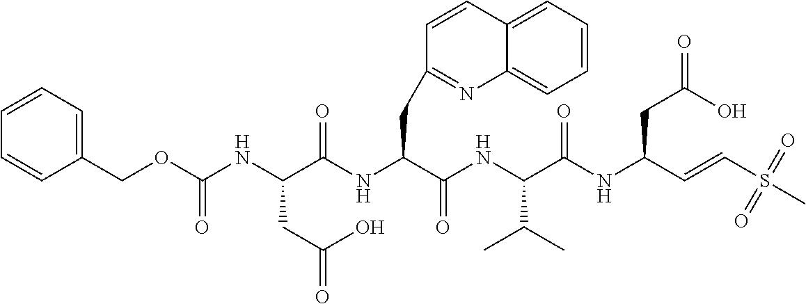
C1(COC(NC(C(NC(C(NC(C(NC(C=CS(C)(=O)=O)CC(O)=O)=O)C(C)C)=O)CC2=NC3=CC=CC=C3C=C2)=O)CC(=O)O)=O)=CC=CC=C1
